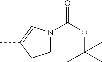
C1N(C(OC(C)(C)C)=O)C=C(C)C1
